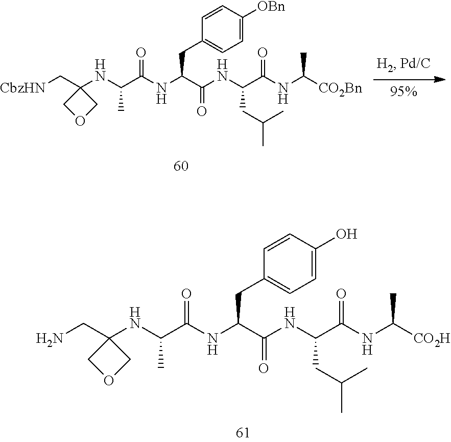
NCC1(NC(C(NC(C(NC(C(NC(C)[CO2H])=O)CC(C)C)=O)CC2=CC=C(O)C=C2)=O)C)COC1.[CbzHN]CC1(NC(C(NC(C(NC(C(NC(C)[CO2Bn])=O)CC(C)C)=O)CC2=CC=C([OBn])C=C2)=O)C)COC1
